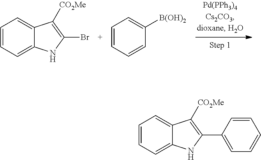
C1=CC=C2C(=C1)C([CO2Me])=C(Br)N2.C1=CC=CC([B(OH)2])=C1.C1=CC=C2C(=C1)C([CO2Me])=C(C1=CC=CC=C1)N2
